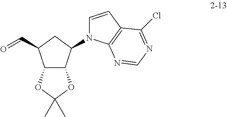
C12C(C(N3C=CC4=C3N=CN=C4Cl)CC1C=O)OC(C)(C)O2
